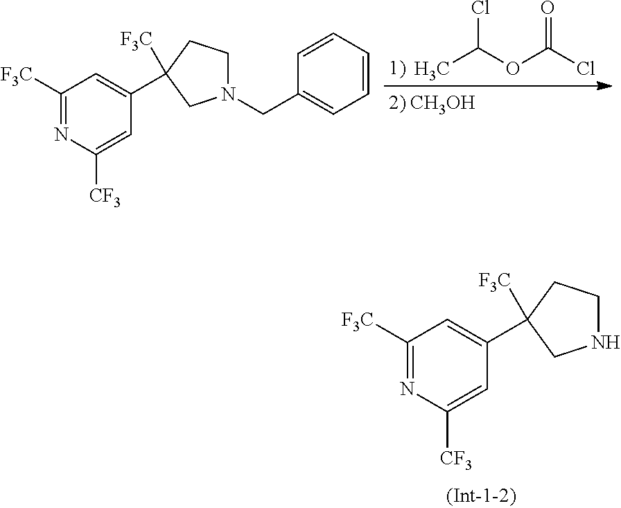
C1(C2([F3C])CCNC2)=CC([F3C])=NC([CF3])=C1.CC(OC(Cl)=O)Cl.C1(C2([F3C])CCN(CC3=CC=CC=C3)C2)=CC([F3C])=NC([CF3])=C1
